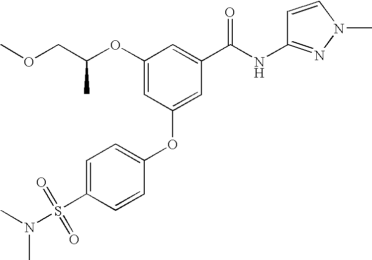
O(C1=CC(OC2=CC=C(S(N(C)C)(=O)=O)C=C2)=CC(C(NC2=NN(C)C=C2)=O)=C1)C(COC)C
